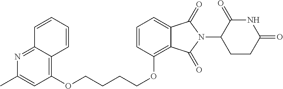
O(CCCCOC1=C2C(=CC=C1)C(=O)N(C1C(=O)NC(=O)CC1)C2=O)C1=C2C=CC=CC2=NC(C)=C1
